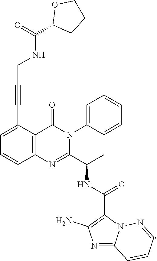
C1=C(C#CCNC(=O)C2CCCO2)C2=C(C=C1)N=C(C(C)NC(C1=C(N)N=C3N1N=CC=C3)=O)N(C1=CC=CC=C1)C2=O
